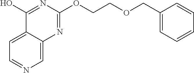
C1=C2C(=CN=C1)N=C(OCCOCC1=CC=CC=C1)N=C2O
